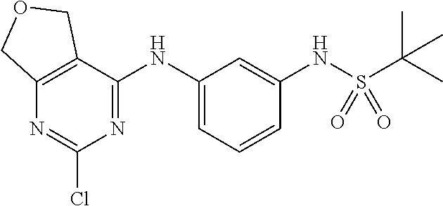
N(C1=CC=CC(NS(C(C)(C)C)(=O)=O)=C1)C1=NC(Cl)=NC2=C1COC2
